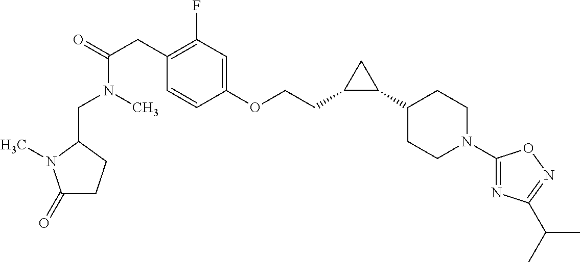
C(N(C)C(=O)CC1=C(F)C=C(OCCC2C(C3CCN(C4=NC(C(C)C)=NO4)CC3)C2)C=C1)C1N(C)C(=O)CC1
